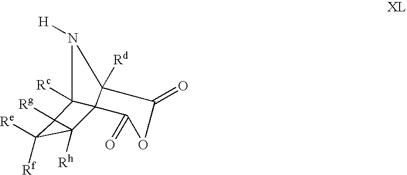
N1([H])C2([Rc])C3(C1([Rd])C(=O)OC3=O)C1([Rh])C([Re])([Rf])C21[Rg]
